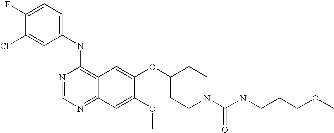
C1=C(Cl)C(F)=CC=C1NC1=C2C(=NC=N1)C=C(OC)C(OC1CCN(C(NCCCOC)=O)CC1)=C2
